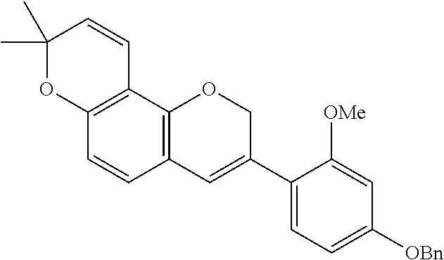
C1(C)(C)OC2=C(C=C1)C1=C(C=C2)C=C(C2=CC=C([OBn])C=C2[OMe])CO1
